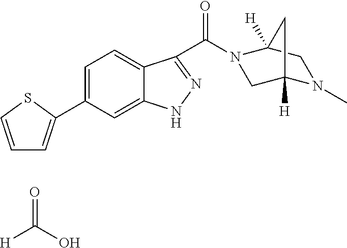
[H]C(=O)O.C1=C(C2=CC=CS2)C=C2C(=C1)C(C(=O)N1CC3([H])N(C)CC1([H])C3)=NN2
